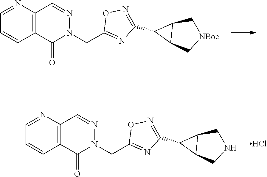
C1(CN2N=CC3=C(C2=O)C=CC=N3)=NC(C2C3C[NBoc]CC32)=NO1.C1(CN2N=CC3=C(C2=O)C=CC=N3)=NC(C2C3CNCC32)=NO1.Cl
